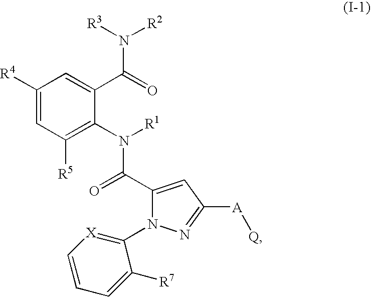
C1([R4])=CC([R5])=C(N([R1])C(=O)C2=CC([A][Q])=NN2C2=[X]C=CC=C2[R7])C(C(=O)N([R3])[R2])=C1
